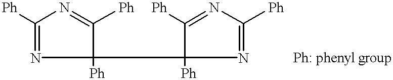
[Ph]C1=NC([Ph])(C2([Ph])C([Ph])=NC([Ph])=N2)C([Ph])=N1
